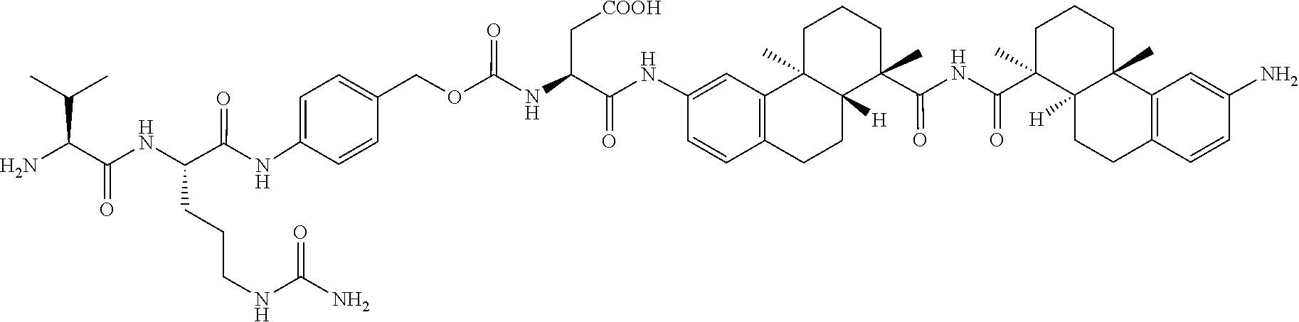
C(C(NC(C(N)C(C)C)=O)CCCNC(N)=O)(=O)NC1=CC=C(COC(=O)NC(C(NC2=CC3=C(C=C2)CCC2([H])C3(C)CCCC2(C)C(NC(C2(C)C3([H])C(C)(C4=C(C=CC(N)=C4)CC3)CCC2)=O)=O)=O)C[COOH])C=C1
